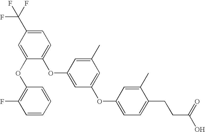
C1(C(F)(F)F)=CC=C(OC2=CC(OC3=CC=C(CCC(O)=O)C(C)=C3)=CC(C)=C2)C(OC2=C(F)C=CC=C2)=C1
